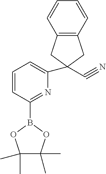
C1=CC(B2OC(C)(C)C(C)(C)O2)=NC(C2(C#N)CC3=C(C=CC=C3)C2)=C1
